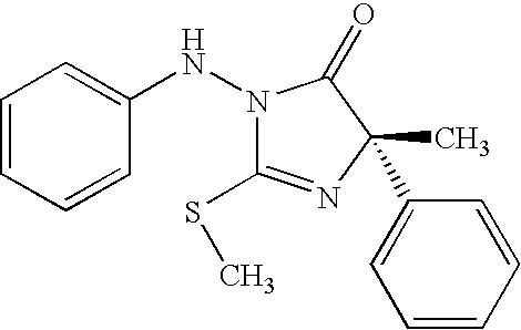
N1(NC2=CC=CC=C2)C(SC)=NC(C)(C2=CC=CC=C2)C1=O
